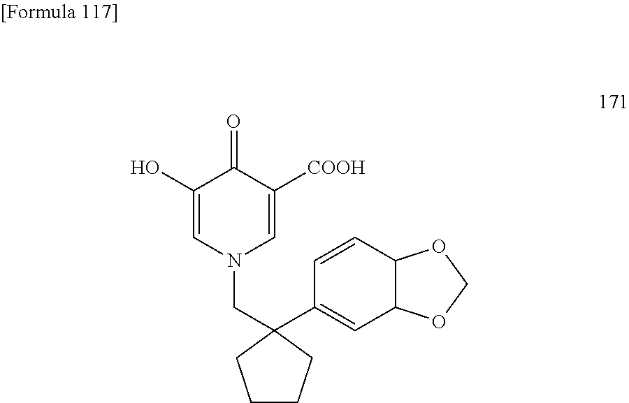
C1(O)=CN(CC2(C3=CC4C(C=C3)OCO4)CCCC2)C=C([COOH])C1=O
